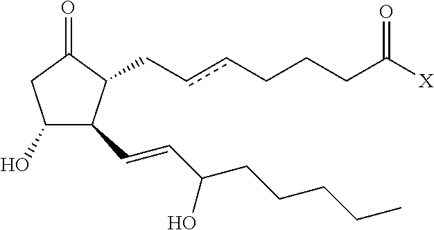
C1(O)C(C=CC(CCCCC)O)C(CccCCCC([X])=O)C(=O)C1
